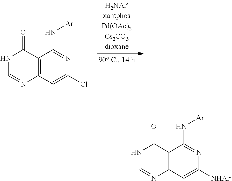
N1C=NC2=C(C1=O)C(N[Ar])=NC(Cl)=C2.N1C=NC2=C(C1=O)C(N[Ar])=NC([NHAr])=C2
